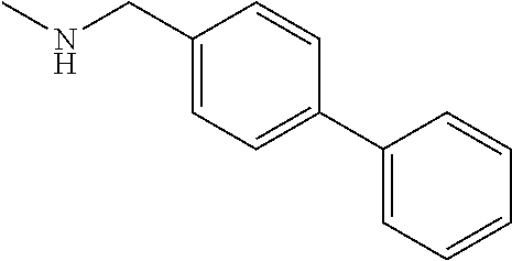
C1(CNC)=CC=C(C2=CC=CC=C2)C=C1
